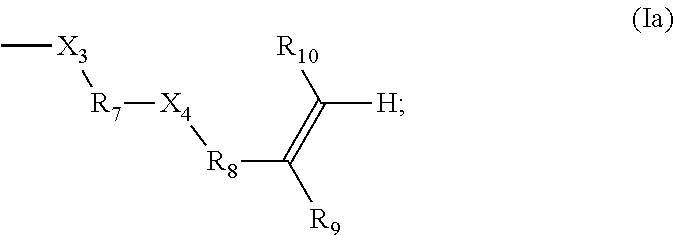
C([H])(=C([R9])[R8][X4][R7][X3]C)[R10]
